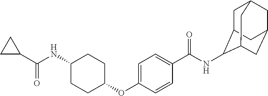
C1=C(OC2CCC(NC(=O)C3CC3)CC2)C=CC(C(=O)NC2C3CC4CC(CC2C4)C3)=C1
